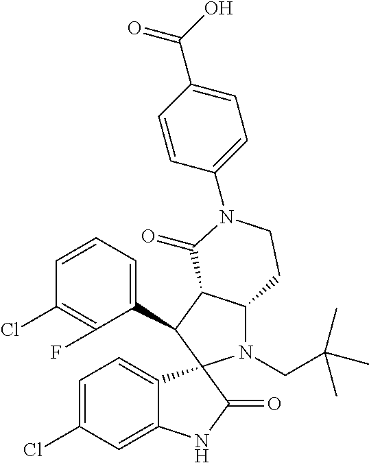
C1(C2C3C(N(CC(C)(C)C)C24C2=CC=C(Cl)C=C2NC4=O)CCN(C2=CC=C(C(O)=O)C=C2)C3=O)=CC=CC(Cl)=C1F
